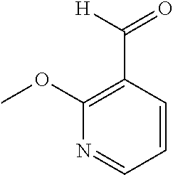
C1(C([H])=O)=C(OC)N=CC=C1
